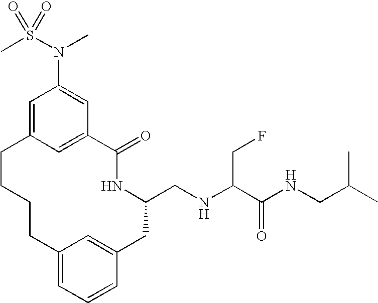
C1=C2C=C(C=C1N(S(C)(=O)=O)C)C(=O)NC(CNC(C(NCC(C)C)=O)CF)CC1=CC(=CC=C1)CCCC2
